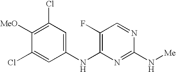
C1(F)=C(NC2=CC(Cl)=C([MeO])C(Cl)=C2)N=C(N[Me])N=C1
